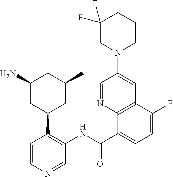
C1=NC2=C(C=C1N1CCCC(F)(F)C1)C(F)=CC=C2C(NC1=C(C2CC(C)CC(N)C2)C=CN=C1)=O
